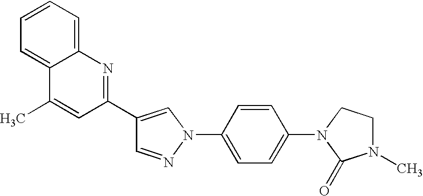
C1=NN(C2=CC=C(N3C(=O)N(C)CC3)C=C2)C=C1C1=NC2=CC=CC=C2C(C)=C1
